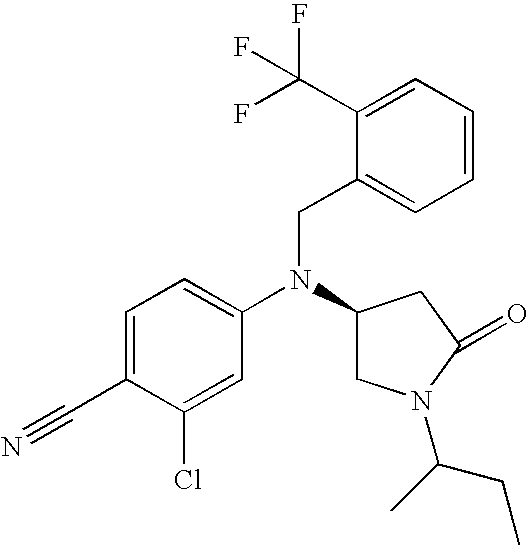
C1=C(C#N)C(Cl)=CC(N(C2CN(C(C)CC)C(=O)C2)CC2=CC=CC=C2C(F)(F)F)=C1
